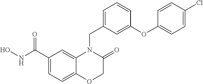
C1(C(NO)=O)=CC=C2C(=C1)N(CC1=CC=CC(OC3=CC=C(Cl)C=C3)=C1)C(=O)CO2
